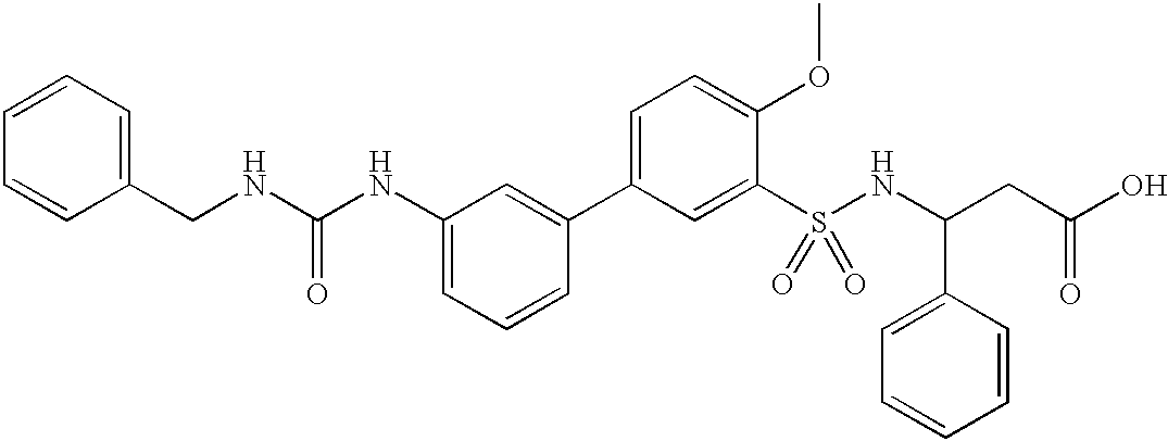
C(NC1=CC=CC(C2=CC=C(OC)C(S(NC(CC(O)=O)C3=CC=CC=C3)(=O)=O)=C2)=C1)(NCC1=CC=CC=C1)=O
